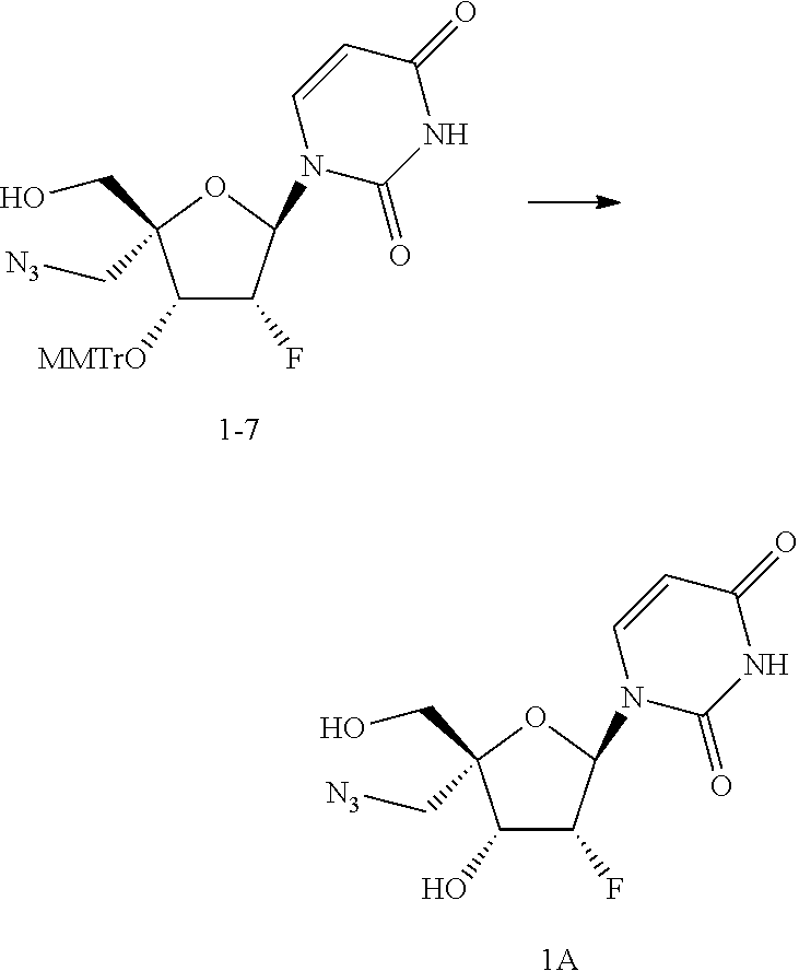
C1(O)C(F)C(N2C(=O)NC(=O)C=C2)OC1(CO)C[N3].[1A].C1([MMTrO])C(F)C(N2C(=O)NC(=O)C=C2)OC1(CO)C[N3].[1-7]
